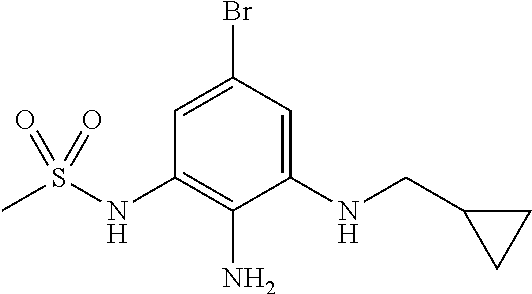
C1(NS(C)(=O)=O)=C(N)C(NCC2CC2)=CC(Br)=C1
